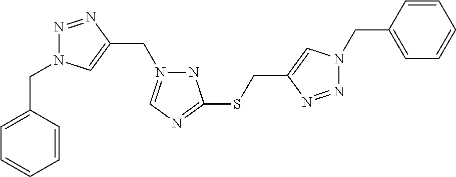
N1N(CC2=CN(CC3=CC=CC=C3)N=N2)=CN=C1SCC1=CN(CC2=CC=CC=C2)N=N1
